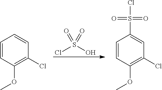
ClS(O)(=O)=O.C1=CC(OC)=C(Cl)C=C1.C1=CC(OC)=C(Cl)C=C1S(Cl)(=O)=O
